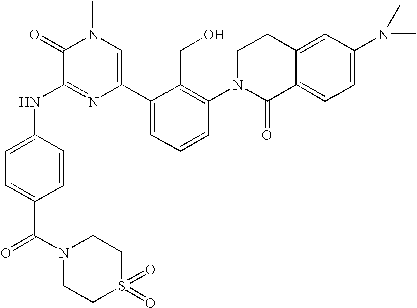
N(C1=NC(C2=CC=CC(N3C(=O)C4=CC=C(N(C)C)C=C4CC3)=C2CO)=CN(C)C1=O)C1=CC=C(C(N2CCS(=O)(=O)CC2)=O)C=C1
